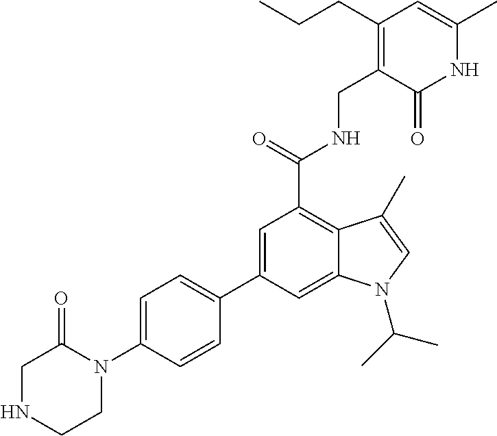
C1=C(C2=CC=C(N3C(=O)CNCC3)C=C2)C=C2C(=C1C(NCC1=C(CCC)C=C(C)NC1=O)=O)C(C)=CN2C(C)C
